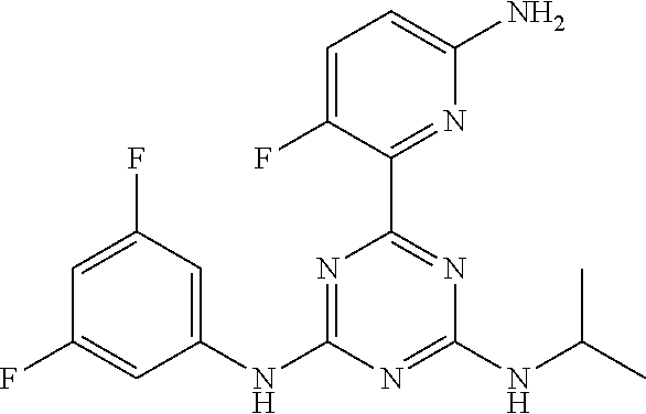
C1=C(F)C(C2=NC(NC(C)C)=NC(NC3=CC(F)=CC(F)=C3)=N2)=NC(N)=C1
